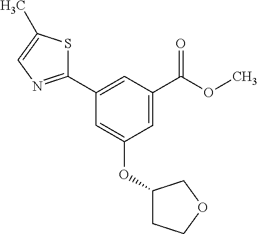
C1(OC2CCOC2)=CC(C2=NC=C(C)S2)=CC(C(OC)=O)=C1
